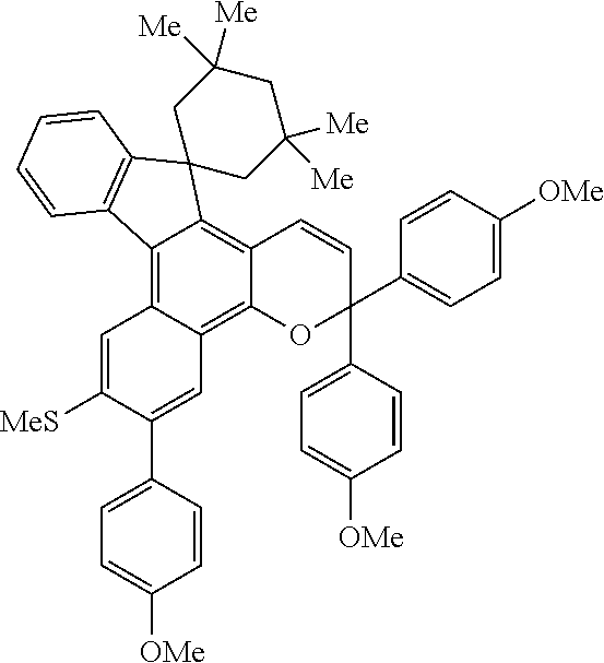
C12=C3C(=C4C(=C1C1(C5=C2C=CC=C5)CC([Me])([Me])CC([Me])([Me])C1)C=CC(C1=CC=C([OMe])C=C1)(C1=CC=C([OMe])C=C1)O4)C=C(C1=CC=C([OMe])C=C1)C([MeS])=C3
